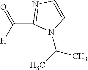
N1=C(C([H])=O)N(C(C)C)C=C1
